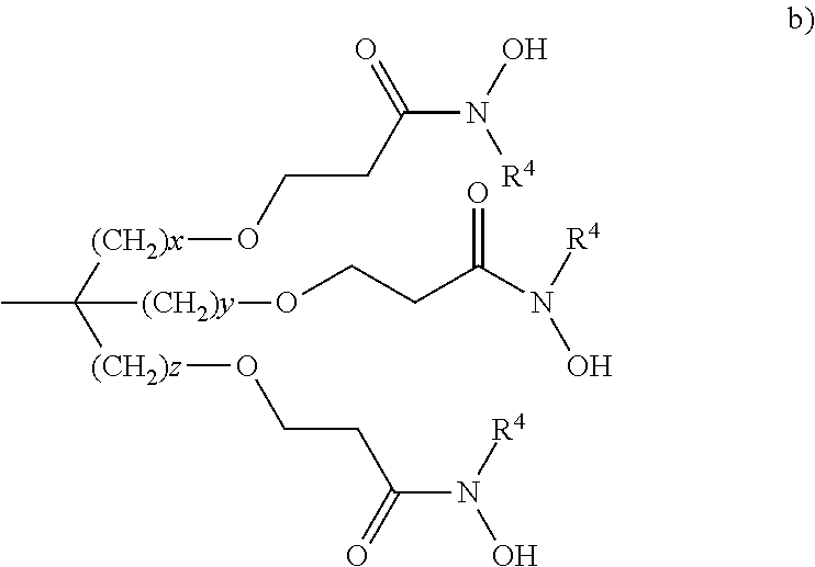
CC([(CH2)y]OCCC(N([R4])O)=O)([(CH2)z]OCCC(N([R4])O)=O)[(CH2)x]OCCC(N(O)[R4])=O
